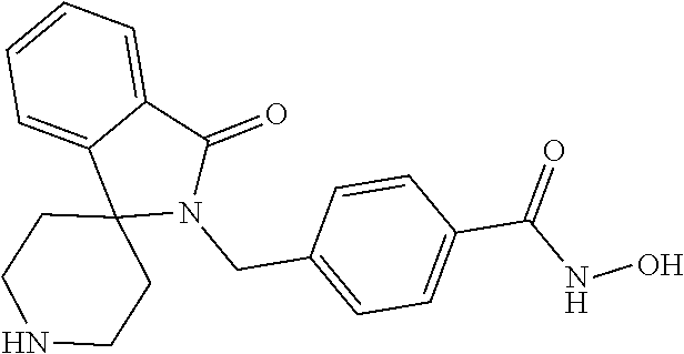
C1=C2C(=CC=C1)C(=O)N(CC1=CC=C(C(NO)=O)C=C1)C21CCNCC1
